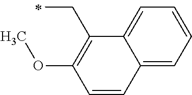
C(C)C1=C(OC)C=CC2=CC=CC=C12
